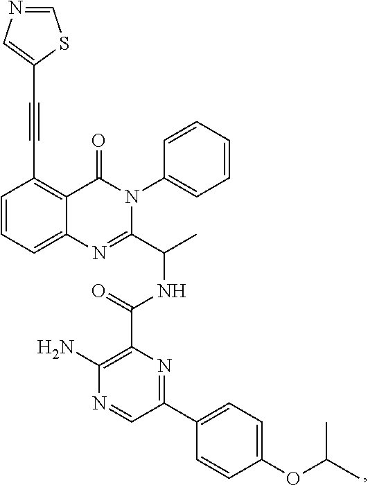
C1(C#CC2=CN=CS2)=C2C(=CC=C1)N=C(C(C)NC(C1=C(N)N=CC(C3=CC=C(OC(C)C)C=C3)=N1)=O)N(C1=CC=CC=C1)C2=O
